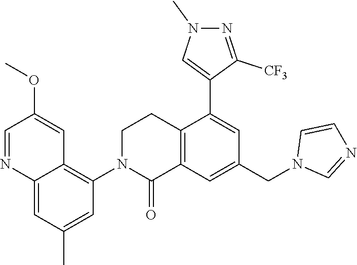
C12=C(C=C(CN3C=NC=C3)C=C1C1=CN(C)N=C1[CF3])C(=O)N(C1=C3C(=CC(C)=C1)N=CC(OC)=C3)CC2
